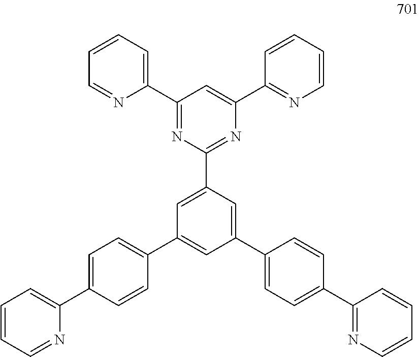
C1(C2=NC(C3=CC(C4=CC=C(C5=CC=CC=N5)C=C4)=CC(C4=CC=C(C5=NC=CC=C5)C=C4)=C3)=NC(C3=NC=CC=C3)=C2)=CC=CC=N1
